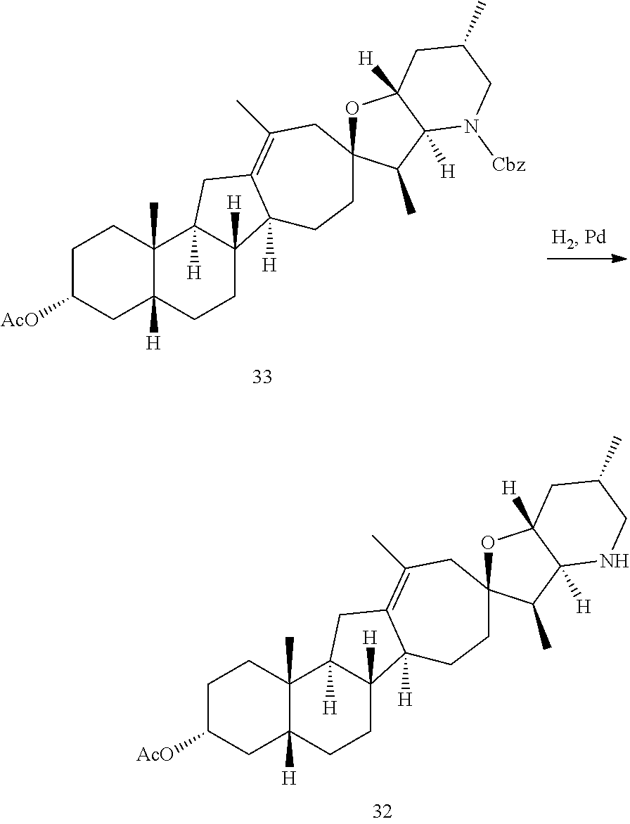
C1C([AcO])CC2([H])C(C)(C1)C1([H])C([H])(CC2)C2([H])C(=C(C)CC3(CC2)OC2([H])C([H])(C3C)N([Cbz])CC(C)C2)C1.C1C([AcO])CC2([H])C(C)(C1)C1([H])C([H])(CC2)C2([H])C(=C(C)CC3(CC2)OC2([H])C([H])(C3C)NCC(C)C2)C1
